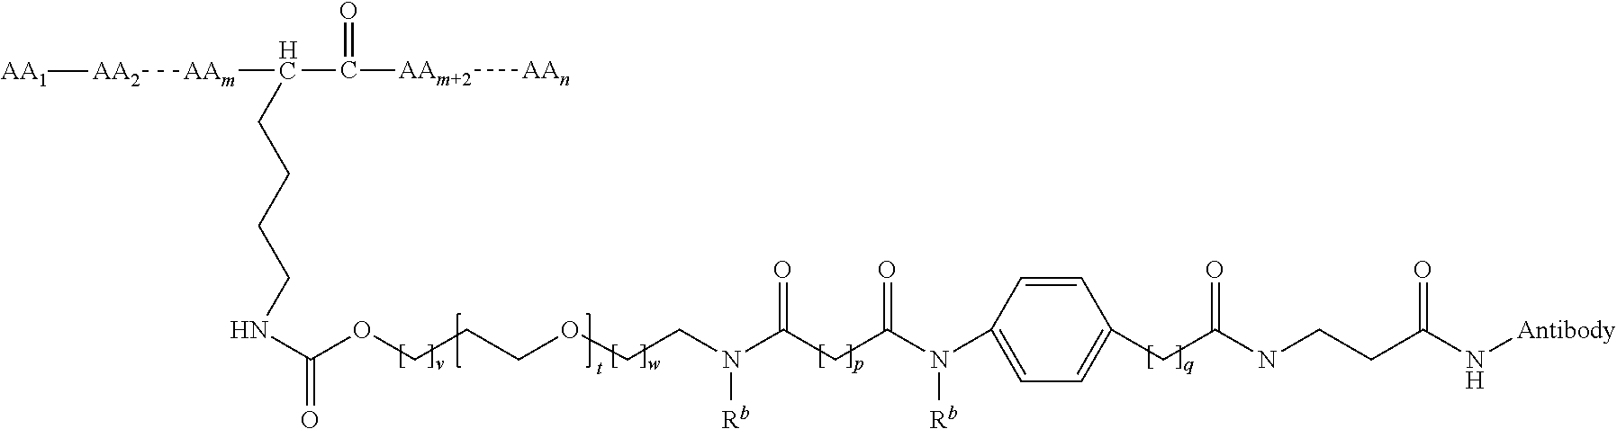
C1=CC(N(C(CC(N(CCOCCCOC(NCCCCC(C([AAm+2][AAn])=O)[AAm][AA2][AA1])=O)[Rb])=O)=O)[Rb])=CC=C1CC(NCCC(N[Antibody])=O)=O
